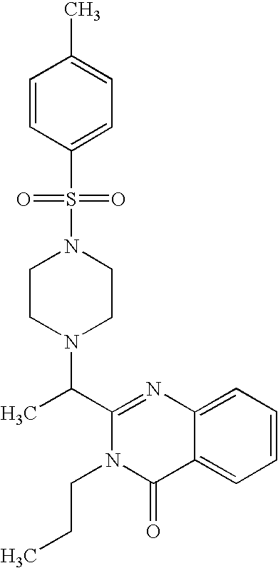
N1(S(C2=CC=C(C)C=C2)(=O)=O)CCN(C(C2=NC3=CC=CC=C3C(=O)N2CCC)C)CC1
